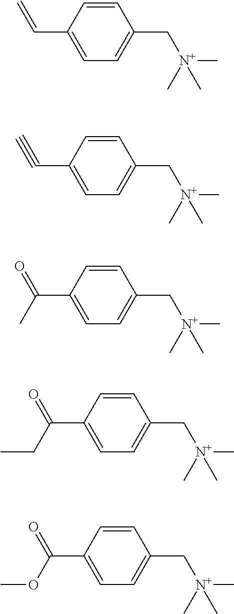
C1=C(C=C)C=CC(C[N+](C)(C)C)=C1.C1=C(C#C)C=CC(C[N+](C)(C)C)=C1.C1=C(C(=O)C)C=CC(C[N+](C)(C)C)=C1.C1=C(C(=O)CC)C=CC(C[N+](C)(C)C)=C1.C1=C(C(=O)OC)C=CC(C[N+](C)(C)C)=C1
